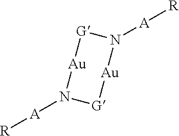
[G]1[Au]N([A][R])[G][Au]N1[A][R]
